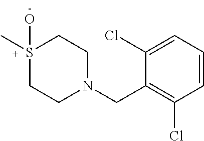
S1(O)(C)CCN(CC2=C(Cl)C=CC=C2Cl)CC1
